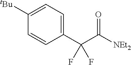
[NEt2]C(C(C1=CC=C([tBu])C=C1)(F)F)=O
